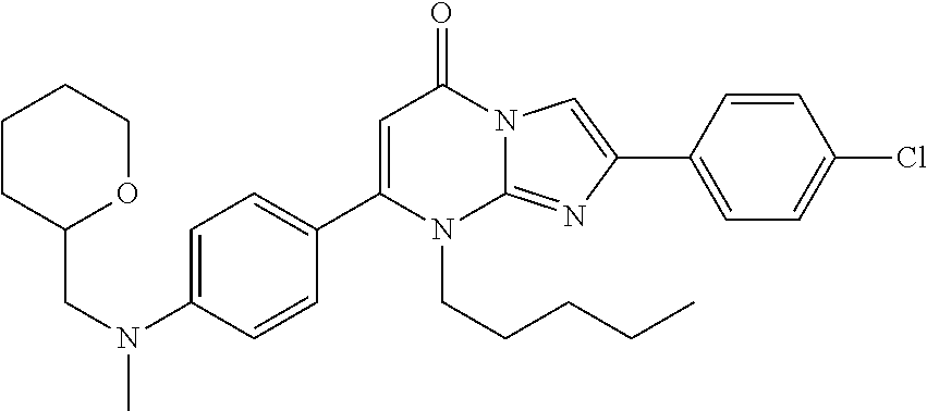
C1(C2=CC=C(N(CC3CCCCO3)C)C=C2)=CC(=O)N2C(=NC(C3=CC=C(Cl)C=C3)=C2)N1CCCCC
